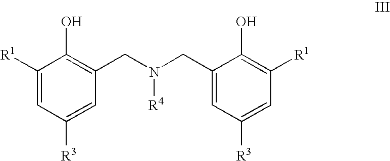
C1([R1])=CC([R3])=CC(CN(CC2=CC([R3])=CC([R1])=C2O)[R4])=C1O
